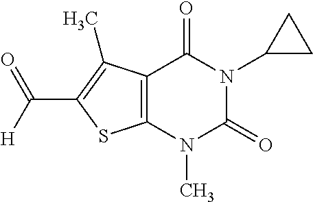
C12=C(N(C)C(=O)N(C3CC3)C1=O)SC(C([H])=O)=C2C
